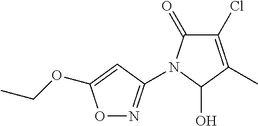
O1N=C(N2C(=O)C(Cl)=C(C)C2O)C=C1OCC
